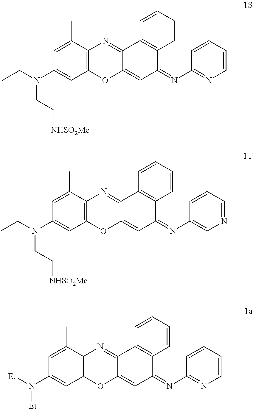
C1(N(CC)CC[NHSO2Me])=CC2=C(C(C)=C1)N=C1C(=CC(=NC3=NC=CC=C3)C3=C1C=CC=C3)O2.C1(N(CC)CC[NHSO2Me])=CC2=C(C(C)=C1)N=C1C(=CC(=NC3=CN=CC=C3)C3=C1C=CC=C3)O2.C1(N([Et])[Et])=CC2=C(C(C)=C1)N=C1C(=CC(=NC3=NC=CC=C3)C3=C1C=CC=C3)O2
